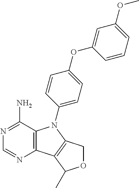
C12=C(C(N)=NC=N1)N(C1=CC=C(OC3=CC(OC)=CC=C3)C=C1)C1=C2C(C)OC1
